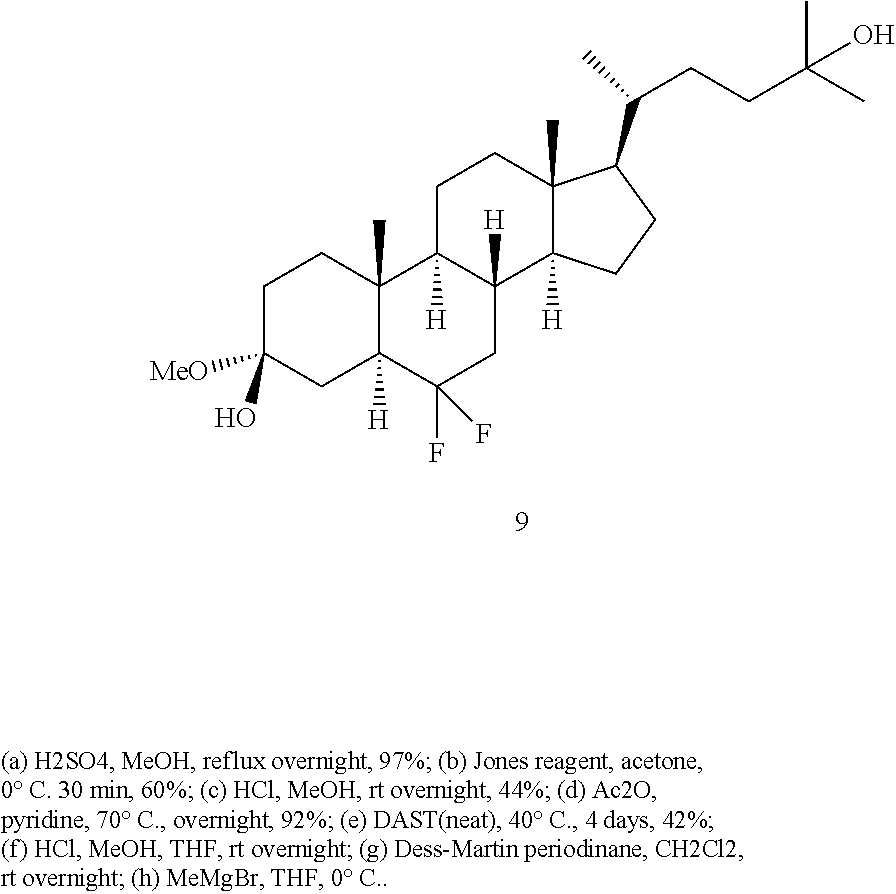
C1C(O)([MeO])CC2([H])C(C)(C1)C1([H])C([H])(CC2(F)F)C2([H])C(C)(CC1)C(C(CCC(C)(C)O)C)CC2
